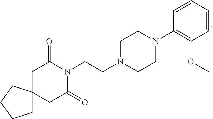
C1C2(CCC1)CC(=O)N(CCN1CCN(C3=C(OC)C=CC=C3)CC1)C(=O)C2
